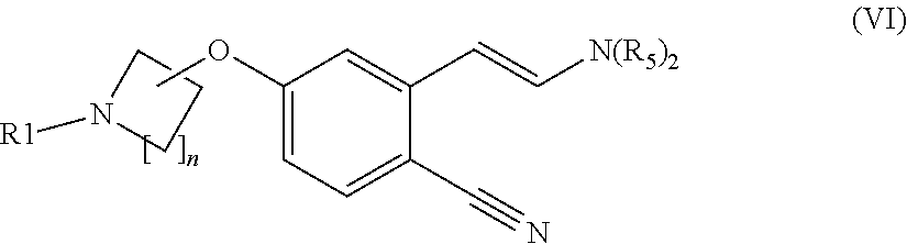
C1N([R1])CC1.C1(OC)=CC=C(C#N)C(C=C[N(R5)2])=C1
